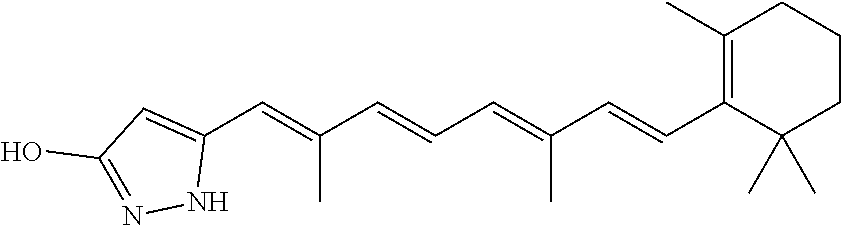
C1(C=C(C=CC=C(C=CC2=C(C)CCCC2(C)C)C)C)=CC(O)=NN1
